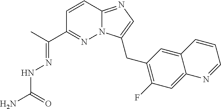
C1=CC2=NC=C(CC3=C(F)C=C4C(=C3)C=CC=N4)N2N=C1C(=NNC(N)=O)C
